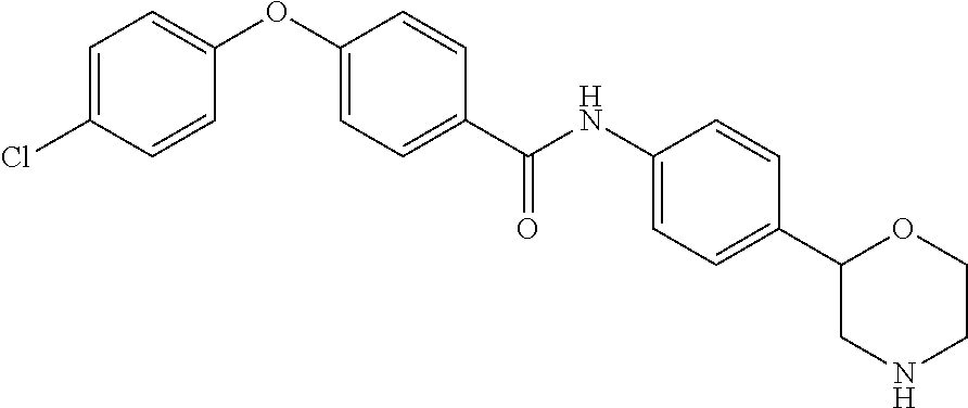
C1=C(Cl)C=CC(OC2=CC=C(C(NC3=CC=C(C4CNCCO4)C=C3)=O)C=C2)=C1
